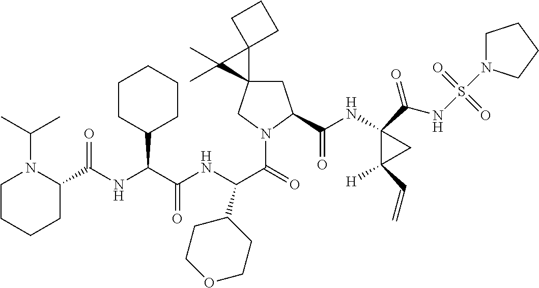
C(C(NC(C(=O)N1CC2(CC1C(=O)NC1(C(NS(=O)(=O)N3CCCC3)=O)C([H])(C=C)C1)C1(C2(C)C)CCC1)C1CCOCC1)=O)(C1CCCCC1)NC(=O)C1N(C(C)C)CCCC1
